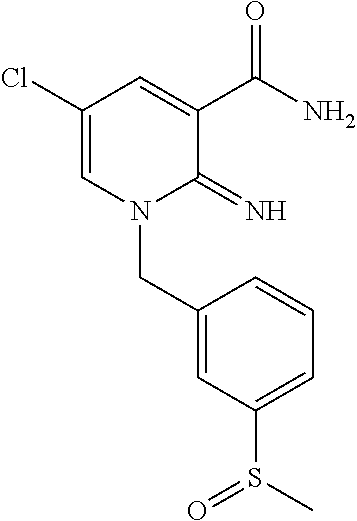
C1(Cl)=CN(CC2=CC(S(C)=O)=CC=C2)C(=N)C(C(N)=O)=C1
